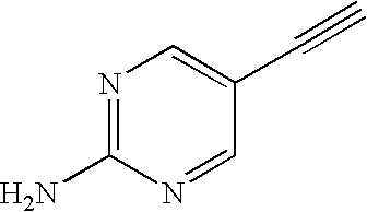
N1=C(N)N=CC(C#C)=C1
